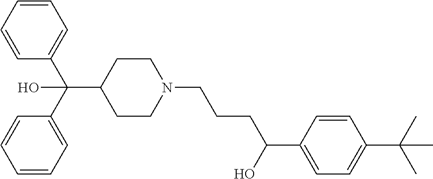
C1(C(O)CCCN2CCC(C(C3=CC=CC=C3)(C3=CC=CC=C3)O)CC2)=CC=C(C(C)(C)C)C=C1
